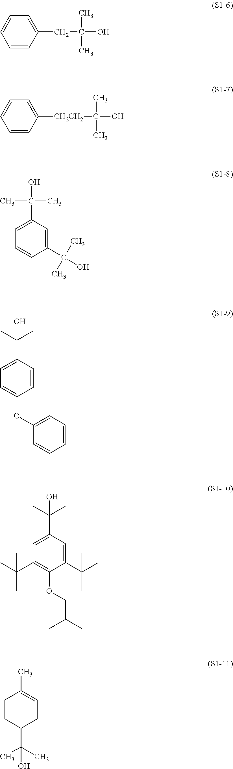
C1=CC(CC(C)(O)C)=CC=C1.C1=CC([CH2CH2]C(C)(O)C)=CC=C1.C1(C(O)(C)C)=CC(C(O)(C)C)=CC=C1.C1=CC(C(C)(C)O)=CC=C1OC1=CC=CC=C1.C1(C(C)(C)C)=CC(C(C)(C)O)=CC(C(C)(C)C)=C1OCC(C)C.C1C=C(C)CCC1C(C)(C)O
